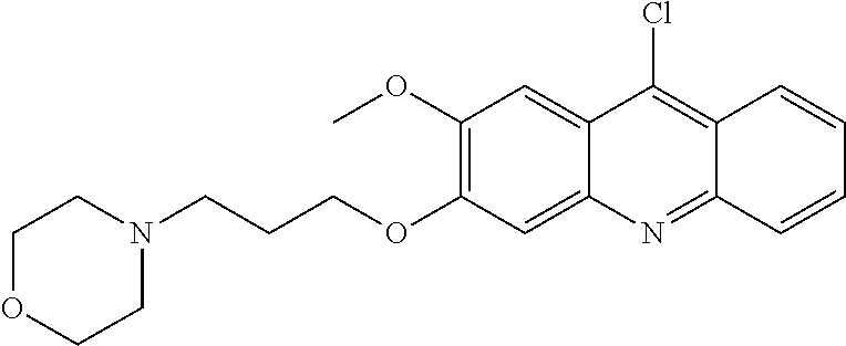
N1(CCCOC2=C(OC)C=C3C(=C2)N=C2C=CC=CC2=C3Cl)CCOCC1
